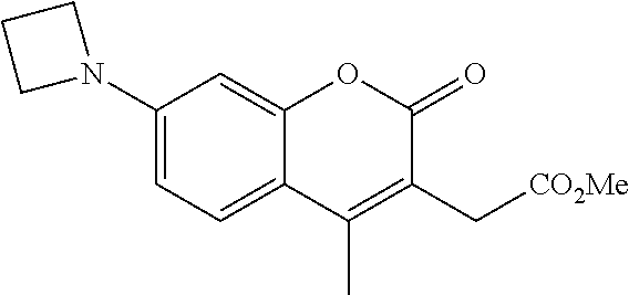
C1(N2CCC2)=CC=C2C(=C1)OC(=O)C(C[CO2Me])=C2C
